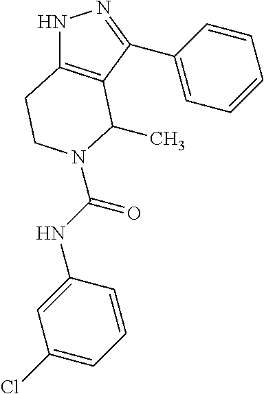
N1C2=C(C(C3=CC=CC=C3)=N1)C(C)N(C(NC1=CC(Cl)=CC=C1)=O)CC2
